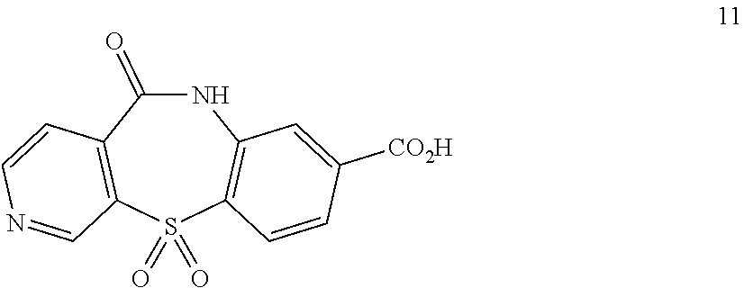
N1C(=O)C2=C(S(=O)(=O)C3=C1C=C([CO2H])C=C3)C=NC=C2
